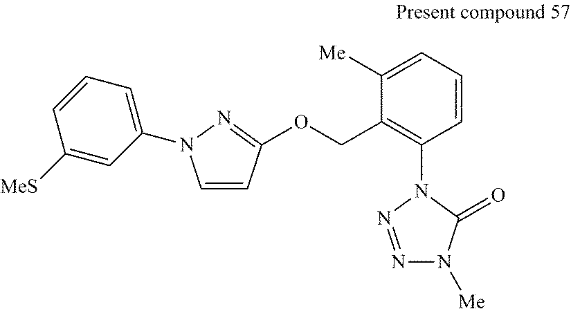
C1=CC(OCC2=C(N3N=NN([Me])C3=O)C=CC=C2[Me])=NN1C1=CC=CC([MeS])=C1
